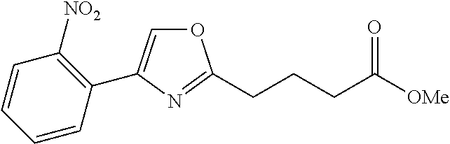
O1C=C(C2=C([NO2])C=CC=C2)N=C1CCCC([OMe])=O
